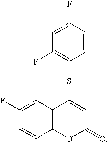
C12=C(C=C(F)C=C1)C(SC1=C(F)C=C(F)C=C1)=CC(=O)O2
